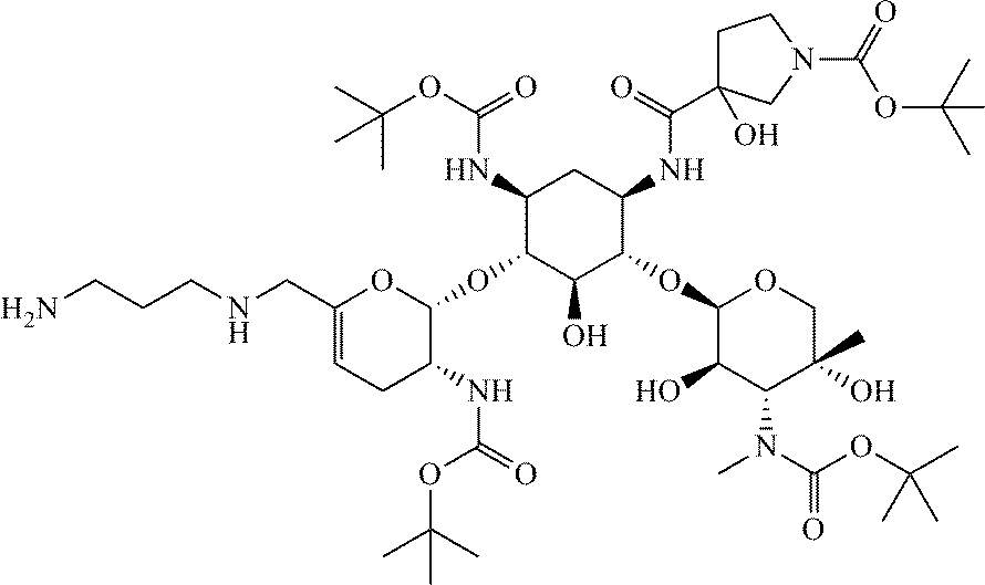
C1(CNCCCN)=CCC(NC(OC(C)(C)C)=O)C(OC2C(NC(=O)OC(C)(C)C)CC(NC(=O)C3(O)CCN(C(=O)OC(C)(C)C)C3)C(OC3C(O)C(N(C)C(=O)OC(C)(C)C)C(C)(O)CO3)C2O)O1
